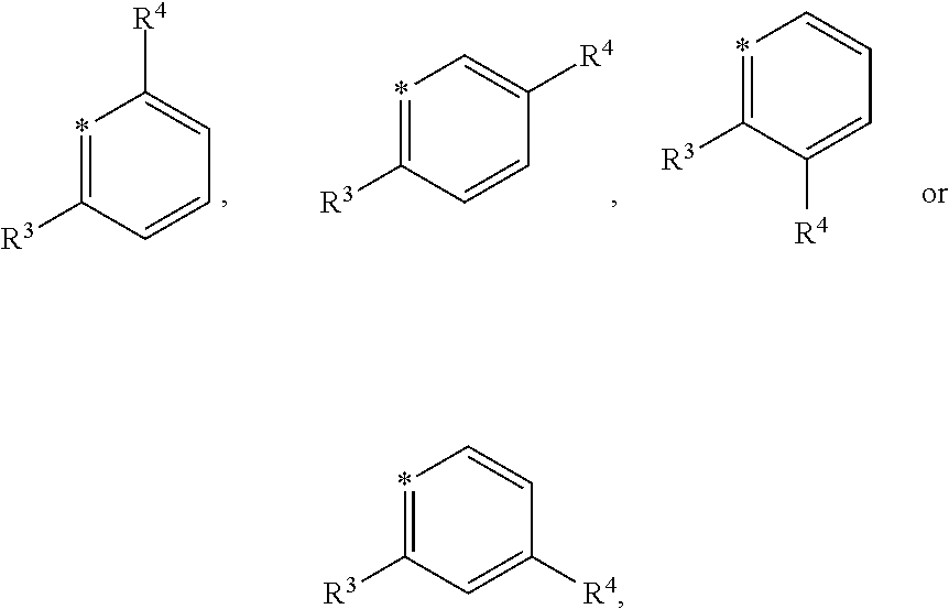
*1=C([R3])C=CC=C1[R4].*1=C([R3])C=CC([R4])=C1.*1=C([R3])C([R4])=CC=C1.*1=C([R3])C=C([R4])C=C1
